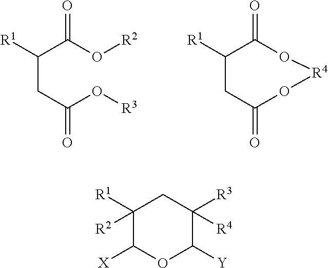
C(CC(O[R3])=O)(C(O[R2])=O)[R1].C1([R1])CC(=O)O[R4]OC1=O.C1([R1])([R2])C([X])OC([Y])C([R3])([R4])C1
